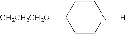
C1CN([H])CCC1[CH2CH2CH2O]
